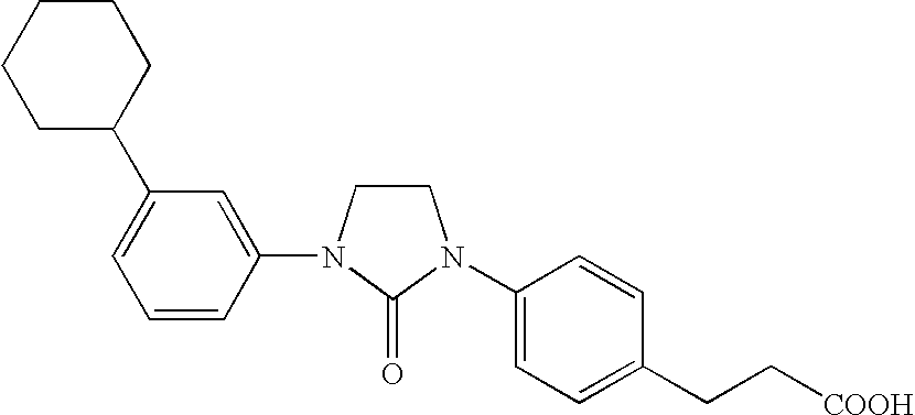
C1CN(C2=CC(C3CCCCC3)=CC=C2)C(=O)N1C1=CC=C(CC[COOH])C=C1
